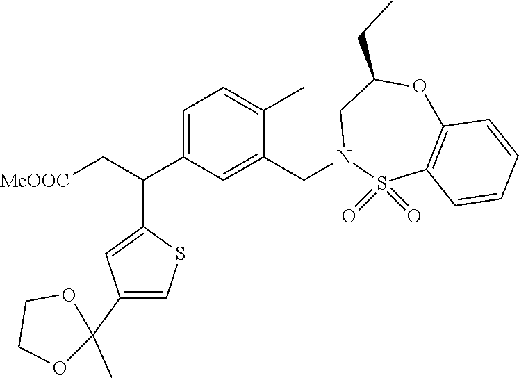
C1=C(C(C2=CC(C3(C)OCCO3)=CS2)C[MeOOC])C=C(CN2S(=O)(=O)C3=C(OC(CC)C2)C=CC=C3)C(C)=C1
